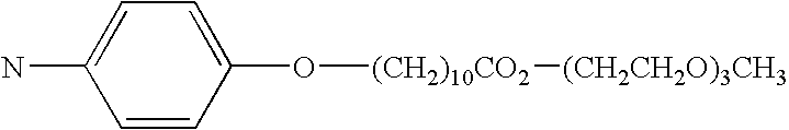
C1=C(N)C=CC(O[(CH2)10CO2][(CH2CH2O)3CH3])=C1
